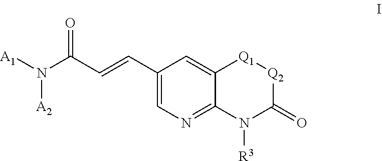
N([A2])(C(C=CC1=CN=C2C(=C1)[Q1][Q2]C(=O)N2[R3])=O)[A1]
